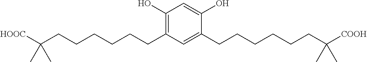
C1(O)=C(CCCCCCC([HOOC])(C)C)C=C(CCCCCCC([COOH])(C)C)C(O)=C1
